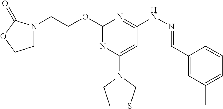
N1(CCOC2=NC(N3CCSC3)=CC(NN=CC3=CC(C)=CC=C3)=N2)CCOC1=O
